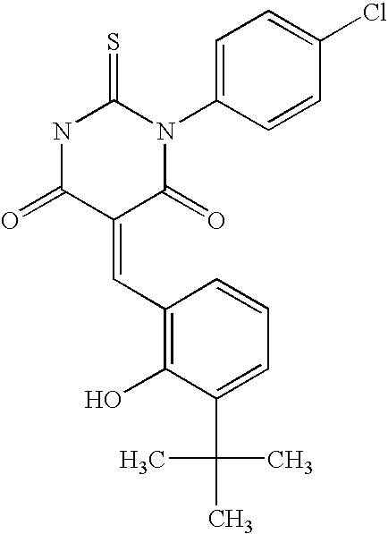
N1C(=O)C(=CC2=C(O)C(C(C)(C)C)=CC=C2)C(=O)N(C2=CC=C(Cl)C=C2)C1=S
